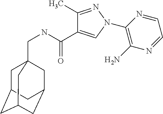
C1(C)=NN(C2=C(N)N=CC=N2)C=C1C(NCC12CC3CC(CC(C1)C3)C2)=O
